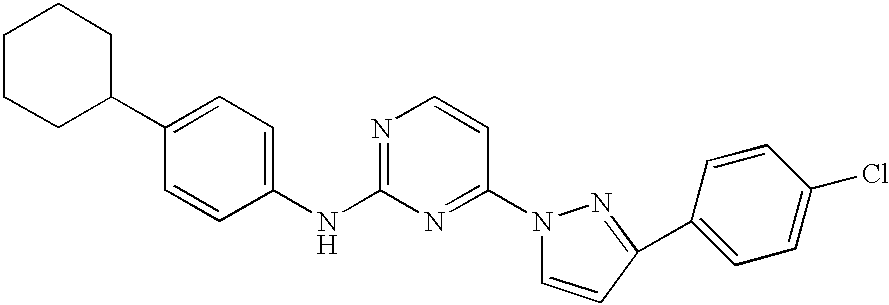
C1(C2CCCCC2)=CC=C(NC2=NC=CC(N3C=CC(C4=CC=C(Cl)C=C4)=N3)=N2)C=C1
